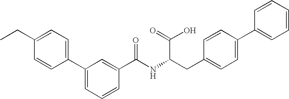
C1=C(C2=CC=C(CC)C=C2)C=C(C(=O)NC(CC2=CC=C(C3=CC=CC=C3)C=C2)C(O)=O)C=C1
